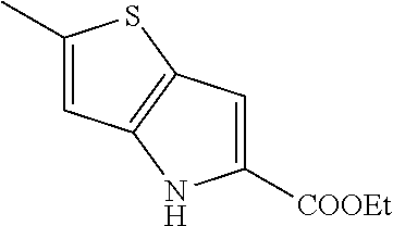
C1=C([COOEt])NC2=C1SC(C)=C2
